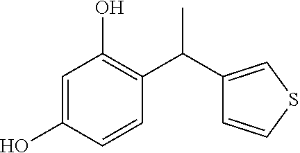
C1=C(O)C=CC(C(C2=CSC=C2)C)=C1O
